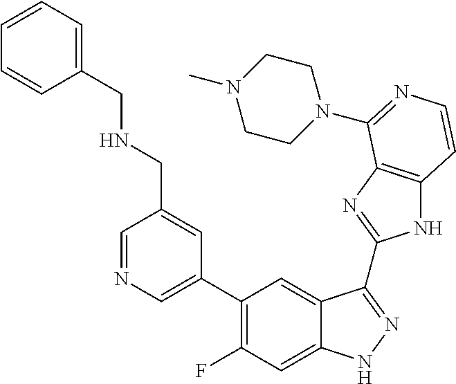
C1=C(C2=C(F)C=C3C(=C2)C(C2=NC4=C(N2)C=CN=C4N2CCN(C)CC2)=NN3)C=C(CNCC2=CC=CC=C2)C=N1
